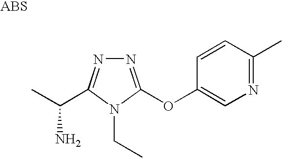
N1=C(OC2=CN=C(C)C=C2)N(CC)C(C(C)N)=N1
